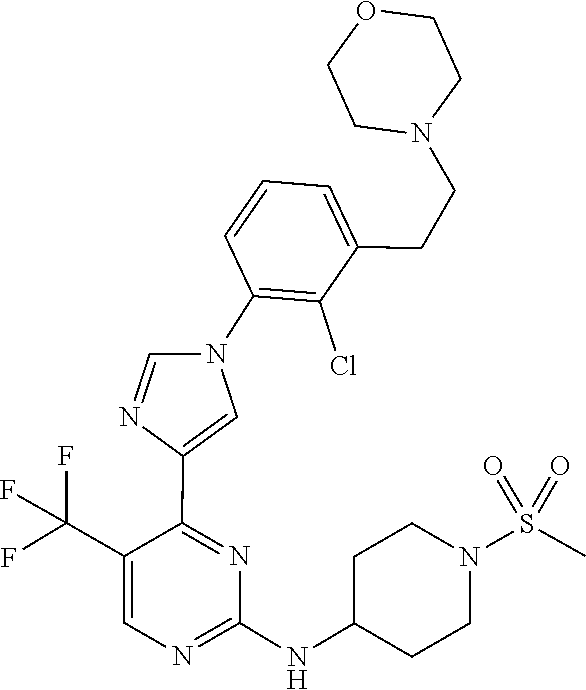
N1=C(NC2CCN(S(=O)(=O)C)CC2)N=C(C2=CN(C3=C(Cl)C(CCN4CCOCC4)=CC=C3)C=N2)C(C(F)(F)F)=C1
